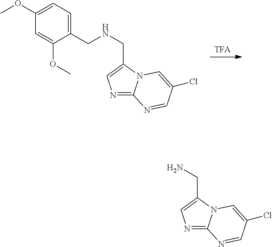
[TFA].C1(CNCC2=CC=C(OC)C=C2OC)=CN=C2N1C=C(Cl)C=N2.C1(CN)=CN=C2N1C=C(Cl)C=N2
